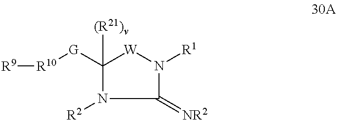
[R10]([G]C1([(R21)v])N([R2])C(=[NR2])N([R1])[W]1)[R9]
